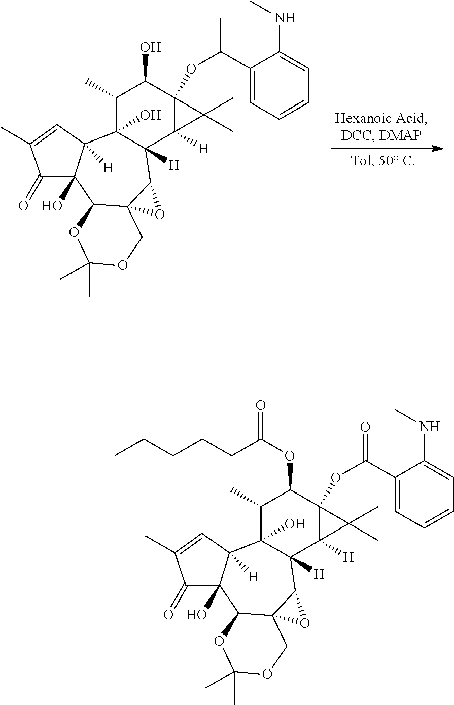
C1(C)C2(O)C([H])(C3([H])C(OC(C)C4=CC=CC=C4NC)(C1O)C3(C)C)C1C3(C(C4(O)C2([H])C=C(C)C4=O)OC(C)(C)OC3)O1.C1(C)C2(O)C([H])(C3([H])C(OC(=O)C4=CC=CC=C4NC)(C1OC(=O)CCCCC)C3(C)C)C1C3(C(C4(O)C2([H])C=C(C)C4=O)OC(C)(C)OC3)O1
